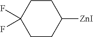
C1CC([ZnI])CCC1(F)F
